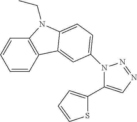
C1=CC2=C(C=C1)N(CC)C1=CC=C(N3C(C4=CC=CS4)=CN=N3)C=C21
